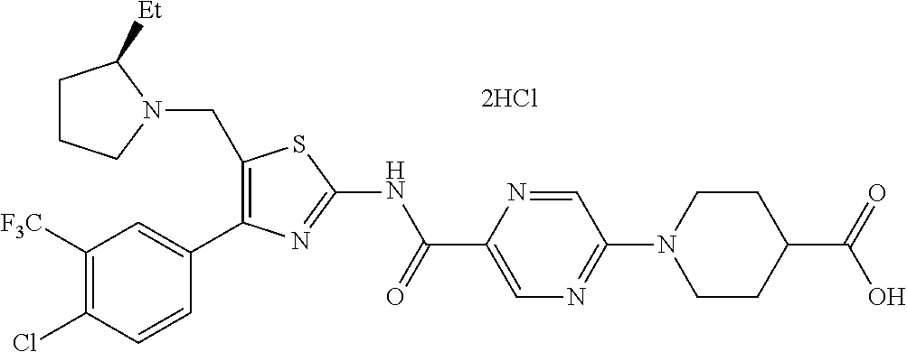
C1(Cl)=C([F3C])C=C(C2=C(CN3C([Et])CCC3)SC(NC(C3=CN=C(N4CCC(C(=O)O)CC4)C=N3)=O)=N2)C=C1
